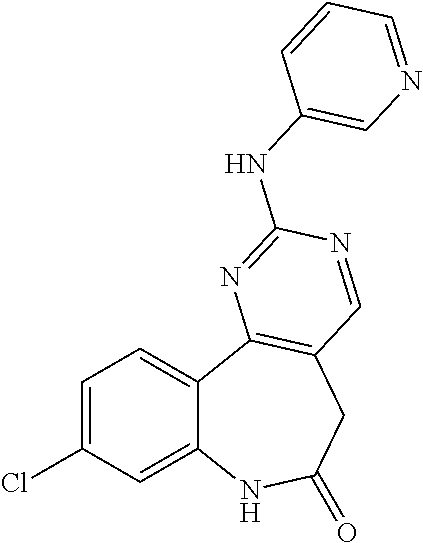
C1=C(Cl)C=C2C(=C1)C1=C(CC(=O)N2)C=NC(NC2=CN=CC=C2)=N1
